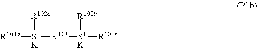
[R104a][S+]([R103][S+]([R102b])[R104b])[R102a].[K].[K]
